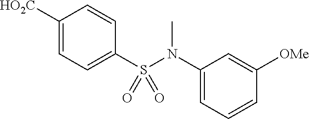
C1([HO2C])=CC=C(S(N(C)C2=CC=CC([OMe])=C2)(=O)=O)C=C1
